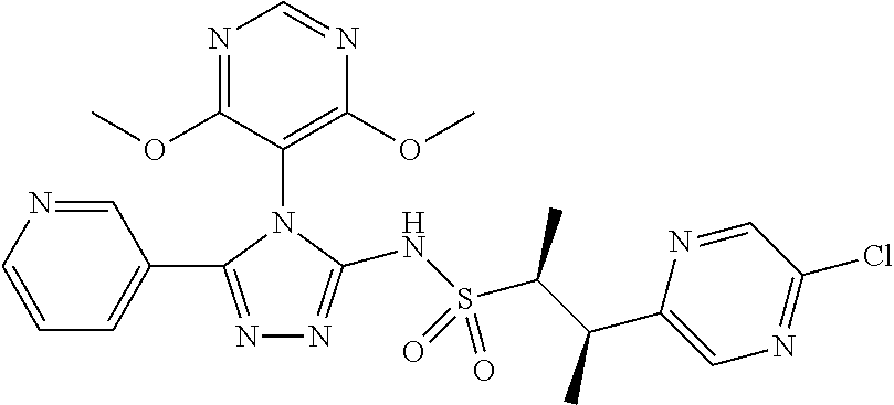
N1=C(C2=CC=CN=C2)N(C2=C(OC)N=CN=C2OC)C(NS(C(C(C)C2=CN=C(Cl)C=N2)C)(=O)=O)=N1
